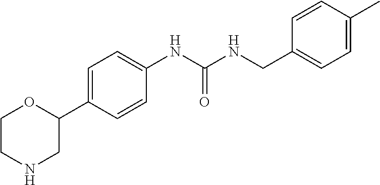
C1CNCC(C2=CC=C(NC(NCC3=CC=C(C)C=C3)=O)C=C2)O1
